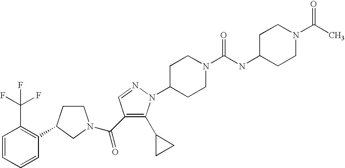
C1=CC=CC(C2CCN(C(=O)C3=C(C4CC4)N(C4CCN(C(NC5CCN(C(=O)C)CC5)=O)CC4)N=C3)C2)=C1C(F)(F)F
